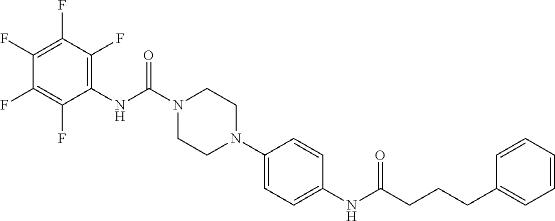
C1(F)=C(F)C(F)=C(NC(N2CCN(C3=CC=C(NC(CCCC4=CC=CC=C4)=O)C=C3)CC2)=O)C(F)=C1F
